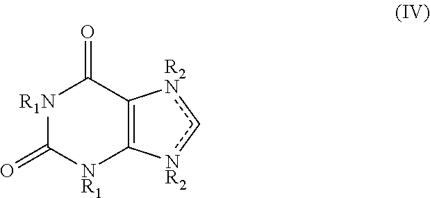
[R1N]1C(=O)[NR1]C2=C(C1=O)[R2N]c[NR2]2
